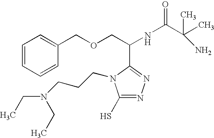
C1=CC=CC(COCC(NC(=O)C(C)(N)C)C2=NN=C(S)N2CCCN(CC)CC)=C1
